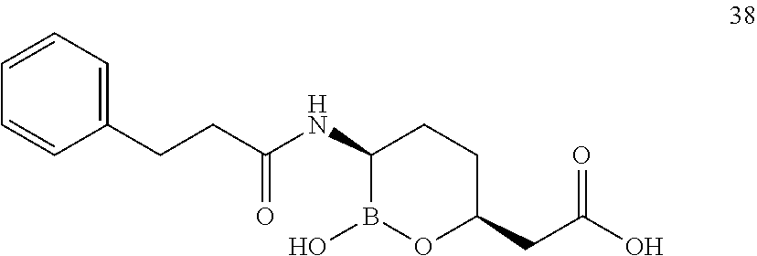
C(CC(NC1B(O)OC(CC(O)=O)CC1)=O)C1=CC=CC=C1
